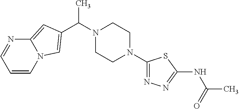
C(C)(N1CCN(C2=NN=C(NC(C)=O)S2)CC1)C1=CN2C=CC=NC2=C1
